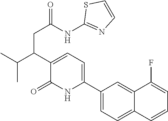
O=C1C(C(CC(NC2=NC=CS2)=O)C(C)C)=CC=C(C2=CC=C3C(=C2)C(F)=CC=C3)N1
